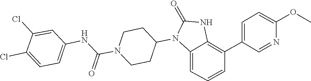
O=C1NC2=C(C3=CC=C(OC)N=C3)C=CC=C2N1C1CCN(C(NC2=CC=C(Cl)C(Cl)=C2)=O)CC1
